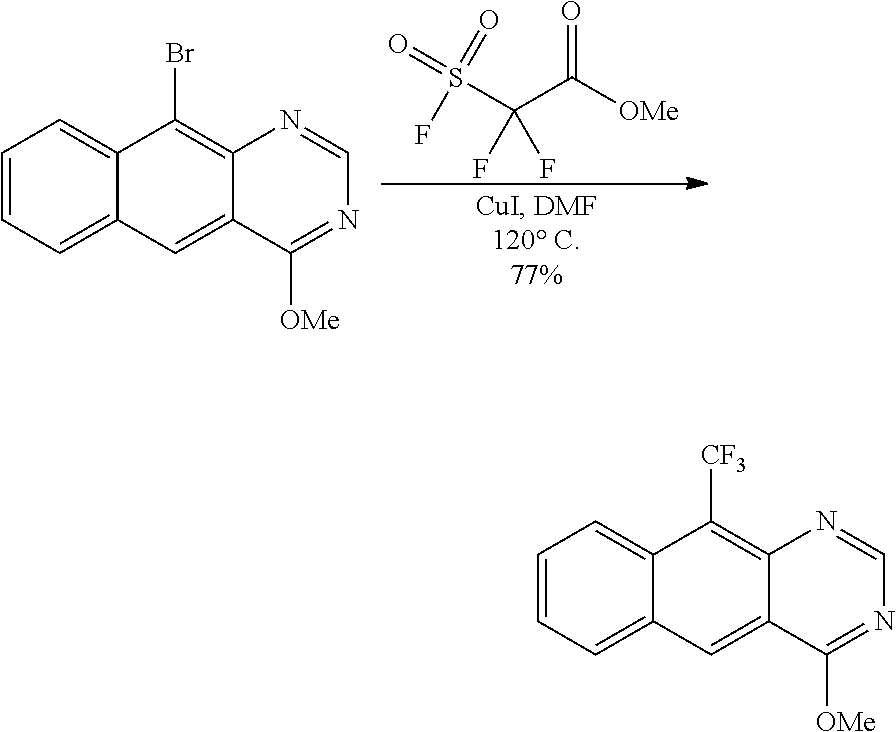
C1=CC=C2C(=C1)C([CF3])=C1C(=C2)C([OMe])=NC=N1.C1=CC=C2C(=C1)C(Br)=C1C(=C2)C([OMe])=NC=N1.S(C(C([OMe])=O)(F)F)(=O)(=O)F
